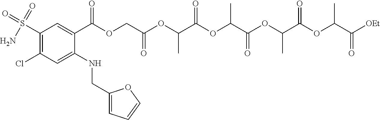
ClC1=C(S(=O)(N)=O)C=C(C(OCC(OC(C(OC(C(OC(C(OC(C([OEt])=O)C)=O)C)=O)C)=O)C)=O)=O)C(NCC2=CC=CO2)=C1
